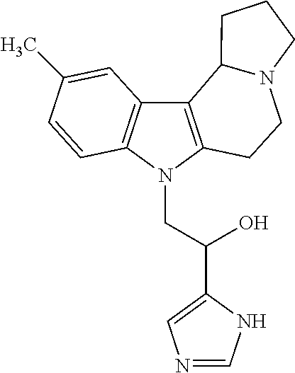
C12=C(N(CC(C3=CN=CN3)O)C3=C1C=C(C)C=C3)CCN1C2CCC1
